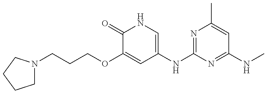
C1N(CCCOC2=CC(NC3=NC(C)=CC(NC)=N3)=CNC2=O)CCC1
